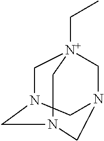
C1N2CN(C[N+]1(C)CC)CNC2
